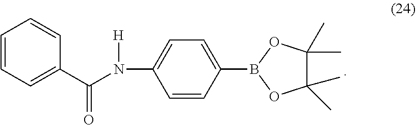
C1=CC=C(C(N([H])C2=CC=C(B3OC(C)(C)C(C)(C)O3)C=C2)=O)C=C1
